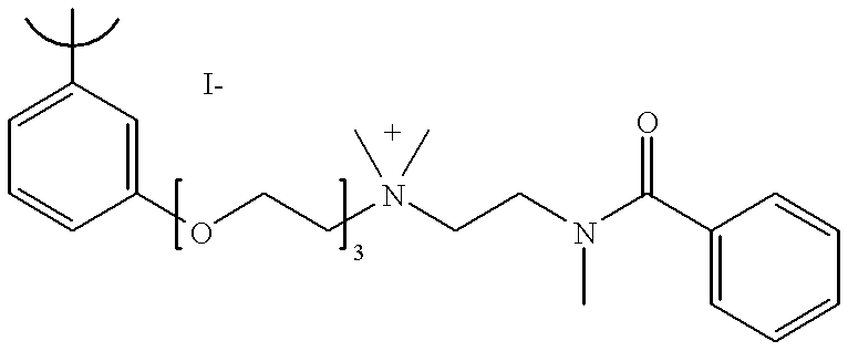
C1=C(C)C=C(OCCN(CCN(C(C2=CC=CC=C2)=O)C)(C)C)C=C1
